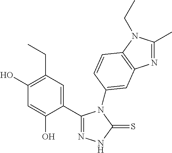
C1(C2=NNC(=S)N2C2=CC3=C(N(CC)C(C)=N3)C=C2)=CC(CC)=C(O)C=C1O
